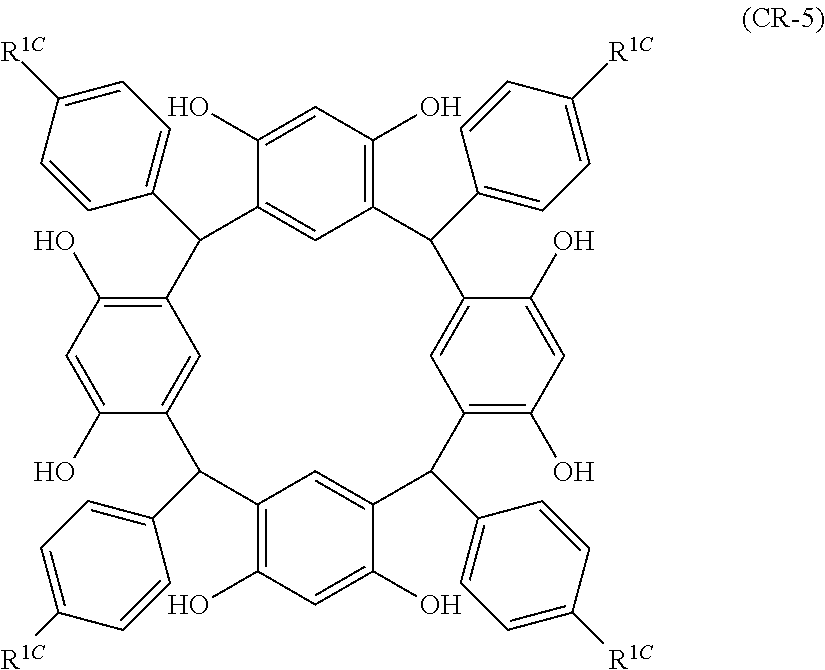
C12=C(O)C=C(O)C(=C1)C(C1=CC=C([R1C])C=C1)C1=C(O)C=C(O)C(=C1)C(C1=CC=C([R1C])C=C1)C1=C(O)C=C(O)C(=C1)C(C1=CC=C([R1C])C=C1)C1=C(O)C=C(O)C(=C1)C2C1=CC=C([R1C])C=C1
